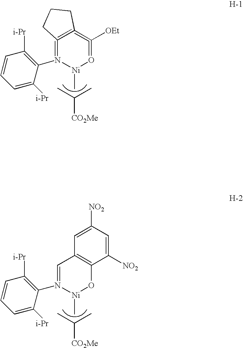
C1=CC([i-Pr])=C(N2=C3=C(=C([OEt])=O[Ni]2C)CCC3)C([i-Pr])=C1.CC(C)[CO2Me].C1=CC([i-Pr])=C(N2=CC3=C(O[Ni]2C)C([NO2])=CC([NO2])=C3)C([i-Pr])=C1.CC(C)[CO2Me]
